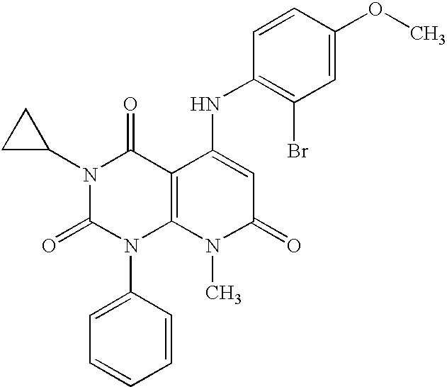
N1(C2CC2)C(=O)N(C2=CC=CC=C2)C2=C(C1=O)C(NC1=C(Br)C=C(OC)C=C1)=CC(=O)N2C
